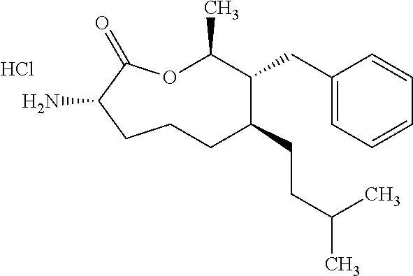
O1C(C)C(CC2=CC=CC=C2)C(CCC(C)C)CCCC(N)C1=O.Cl
